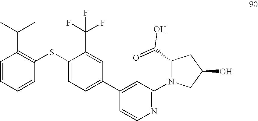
C1=CC=CC(SC2=CC=C(C3=CC(N4C(C(=O)O)CC(O)C4)=NC=C3)C=C2C(F)(F)F)=C1C(C)C
